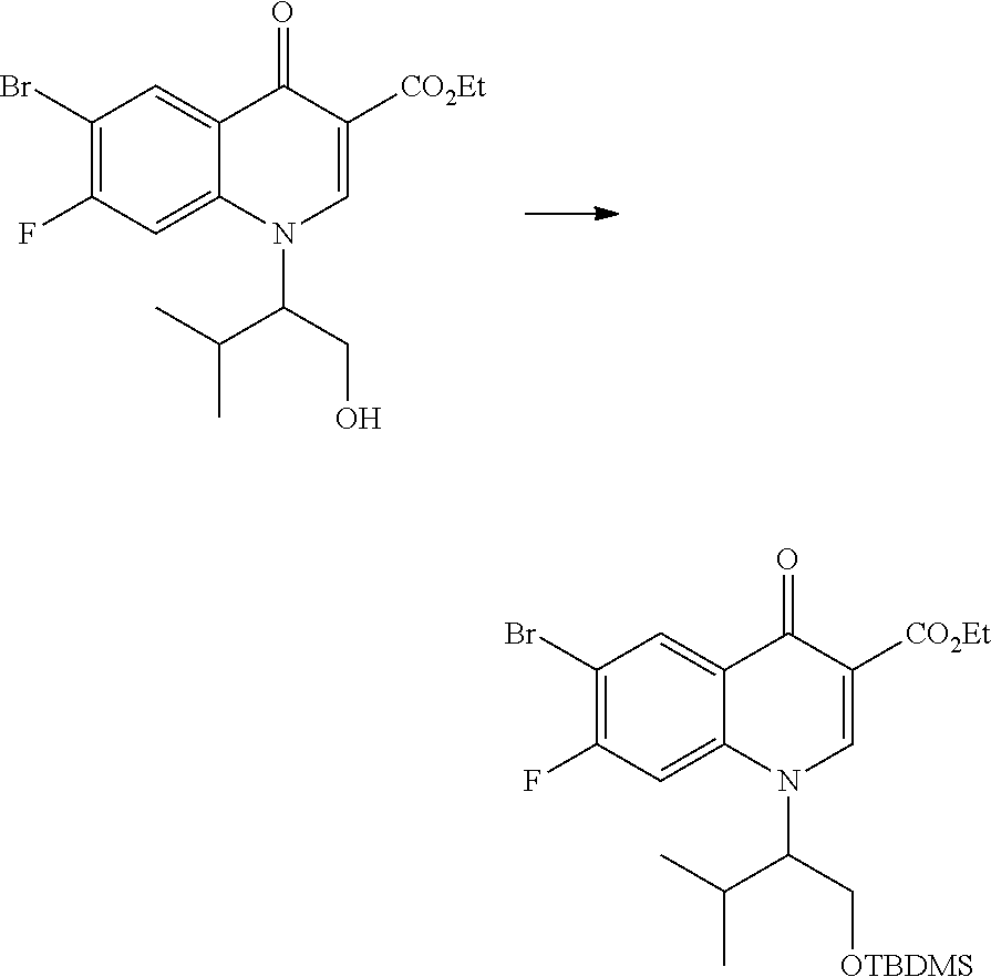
C1(Br)=C(F)C=C2C(=C1)C(=O)C([CO2Et])=CN2C(CO)C(C)C.C1(Br)=C(F)C=C2C(=C1)C(=O)C([CO2Et])=CN2C(C[OTBDMS])C(C)C
